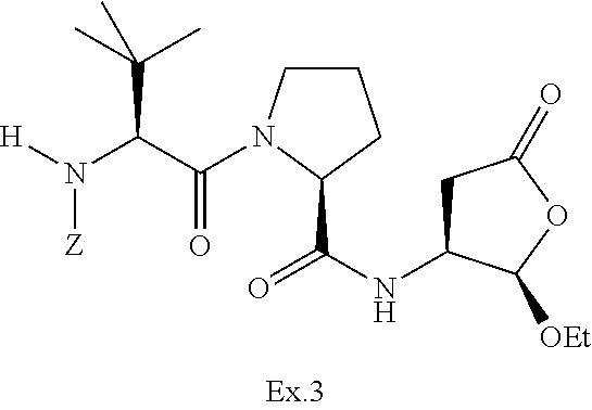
N(C(C(=O)N1CCCC1C(NC1CC(=O)OC1[OEt])=O)C(C)(C)C)([H])[Z]
